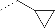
C1C(CC)C1
